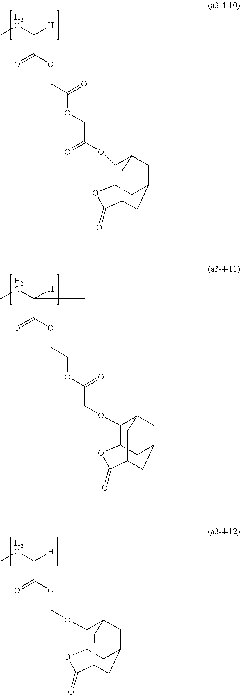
C(=O)(C(CC)([H])C)OCC(OCC(OC1C2CC3CC1CC(C(=O)O2)C3)=O)=O.C(=O)(C(CC)([H])C)OCCOC(COC1C2CC3CC1CC(C(=O)O2)C3)=O.C(=O)(C(CC)([H])C)OCOC1C2CC3CC1CC(C(=O)O2)C3
